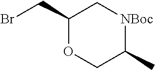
C1(CBr)OCC(C)[NBoc]C1
